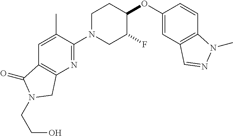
C1(OC2CCN(C3=NC4=C(C=C3C)C(=O)N(CCO)C4)CC2F)=CC2=C(C=C1)N(C)N=C2
